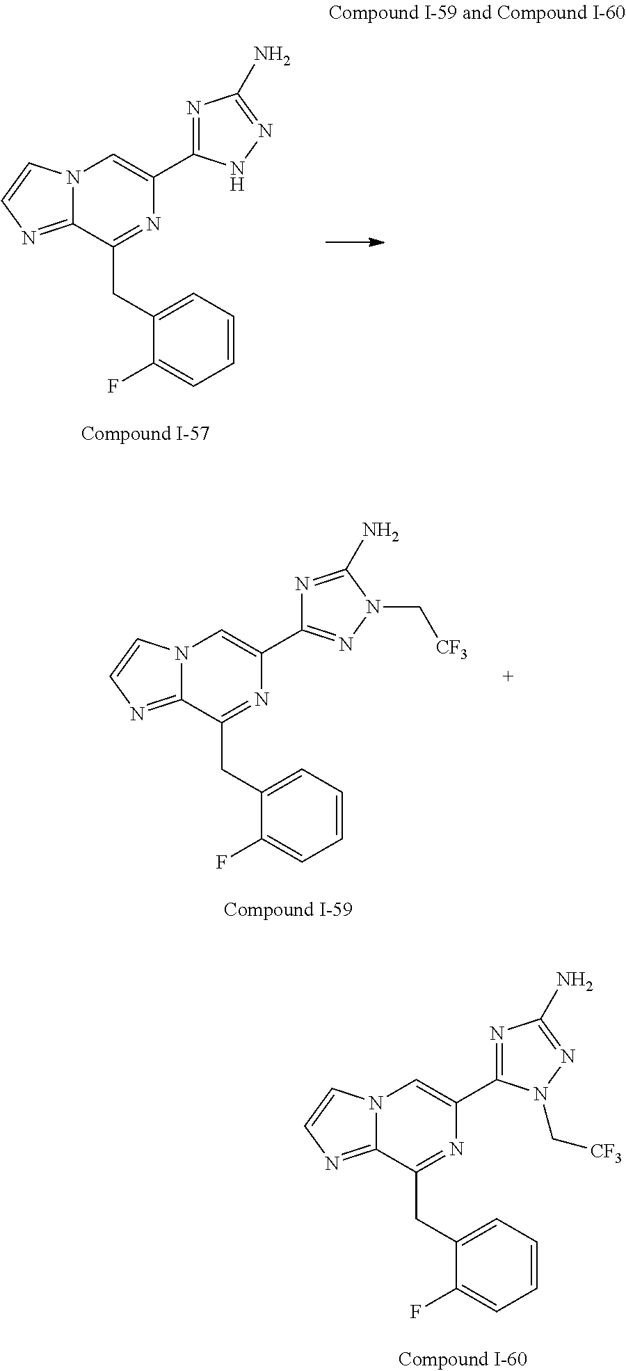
C1=CC=C(CC2=NC(C3=NC(N)=NN3)=CN3C2=NC=C3)C(F)=C1.C1=CC=C(CC2=NC(C3=NN(C[CF3])C(N)=N3)=CN3C2=NC=C3)C(F)=C1.C1=CC=C(CC2=NC(C3=NC(N)=NN3C[CF3])=CN3C2=NC=C3)C(F)=C1
